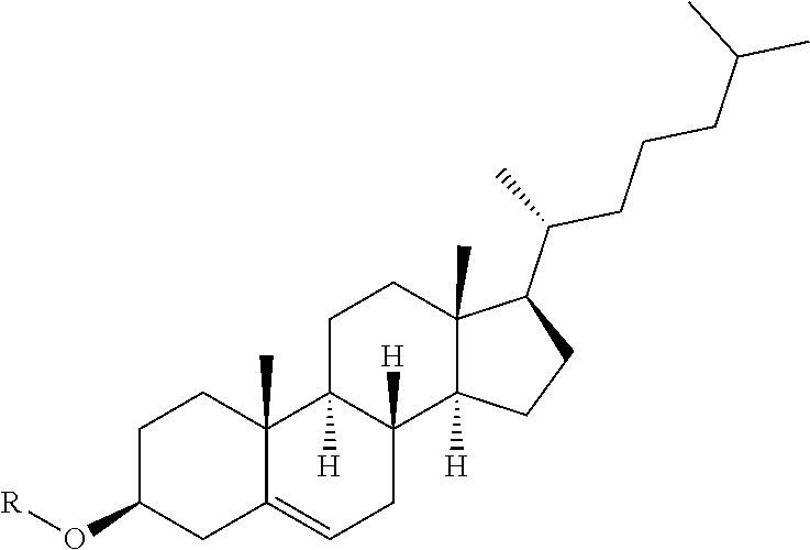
[R]OC1CC2=CCC3([H])C([H])(C2(C)CC1)CCC1(C)C(C(CCCC(C)C)C)CCC13[H]
